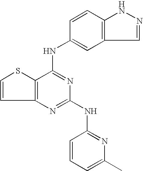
C12=C(C(NC3=CC4=C(C=C3)NN=C4)=NC(NC3=NC(C)=CC=C3)=N1)SC=C2
